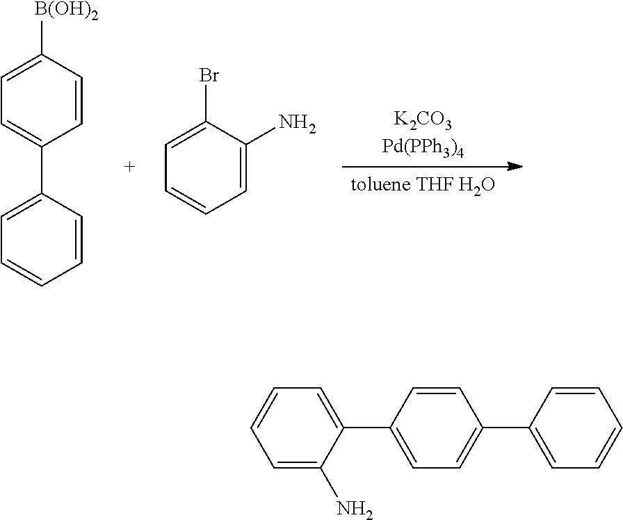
C1=C([B(OH)2])C=CC(C2=CC=CC=C2)=C1.C1=C(Br)C(N)=CC=C1.C1(C2=CC=C(C3=CC=CC=C3)C=C2)=CC=CC=C1N
